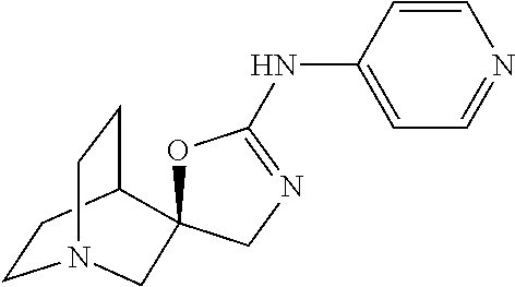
C1CC2CCN1CC21OC(NC2=CC=NC=C2)=NC1
